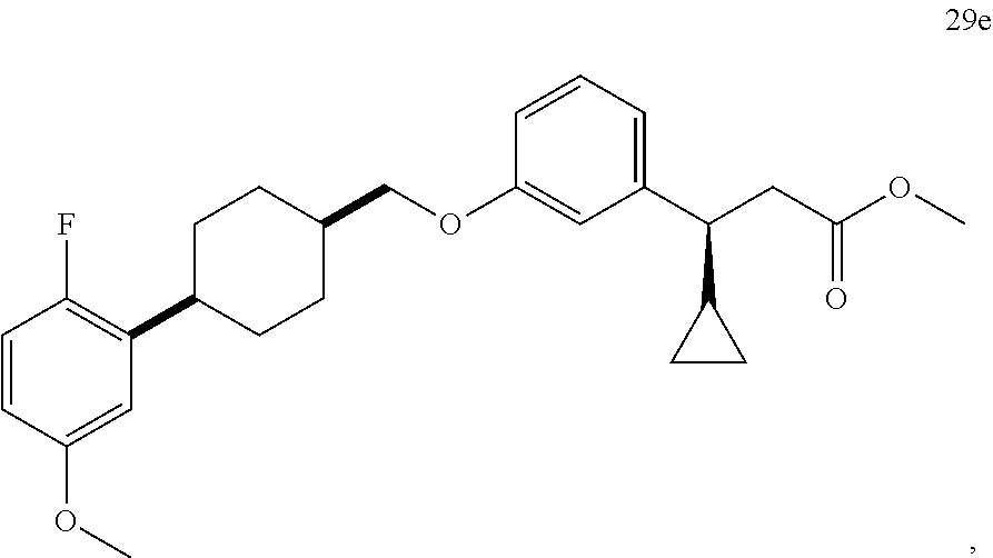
C1=CC(OC)=CC(C2CCC(COC3=CC(C(CC(OC)=O)C4CC4)=CC=C3)CC2)=C1F
